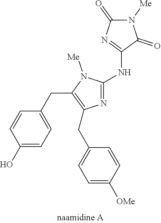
C1(O)=CC=C(CC2=C(CC3=CC=C([OMe])C=C3)N=C(NC3=NC(=O)N([Me])C3=O)N2[Me])C=C1
